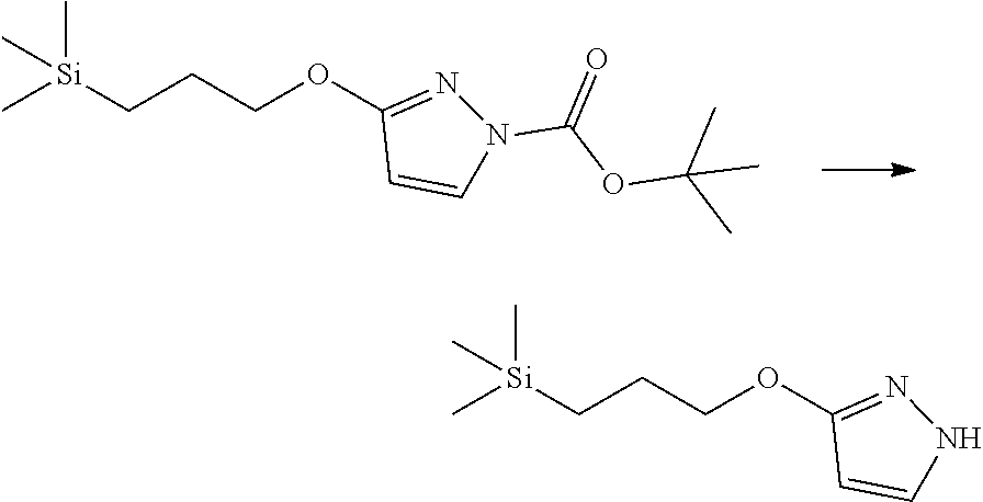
[Si](C)(C)(C)CCCOC1=NN(C(OC(C)(C)C)=O)C=C1.[Si](C)(C)(C)CCCOC1=NNC=C1
